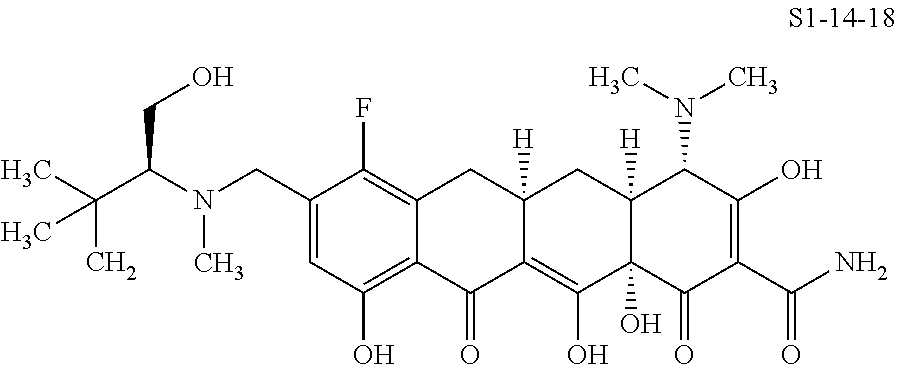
C1=C(CN(C)C(C(C)(C)C)CO)C(F)=C2C(=C1O)C(=O)C1=C(O)C3(O)C([H])(CC1([H])C2)C(N(C)C)C(O)=C(C(N)=O)C3=O
